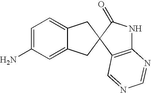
C1=C(N)C=C2C(=C1)CC1(C2)C2=C(NC1=O)N=CN=C2
